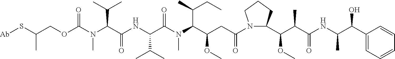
[Ab]SC(COC(N(C(C(NC(C(N(C(C(CC(N1C(C(C(C(NC(C(C2=CC=CC=C2)O)C)=O)C)OC)CCC1)=O)OC)C(CC)C)C)=O)C(C)C)=O)C(C)C)C)=O)C
